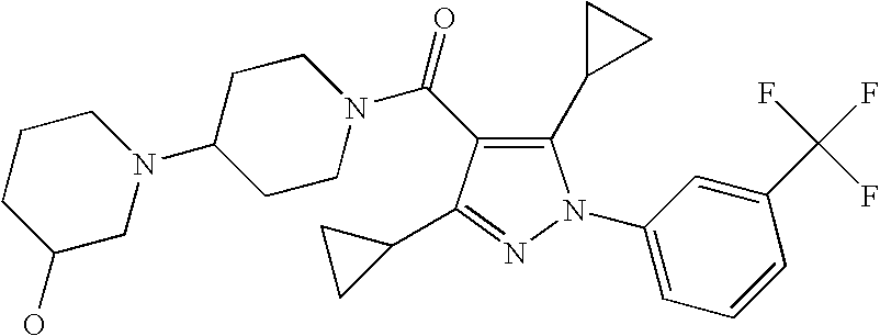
C(=O)(N1CCC(N2CCCC(O)C2)CC1)C1=C(C2CC2)N(C2=CC=CC(C(F)(F)F)=C2)N=C1C1CC1
